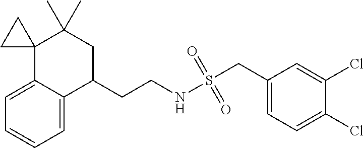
C1=CC=C2C(=C1)C1(C(C)(C)CC2CCNS(CC2=CC=C(Cl)C(Cl)=C2)(=O)=O)CC1
